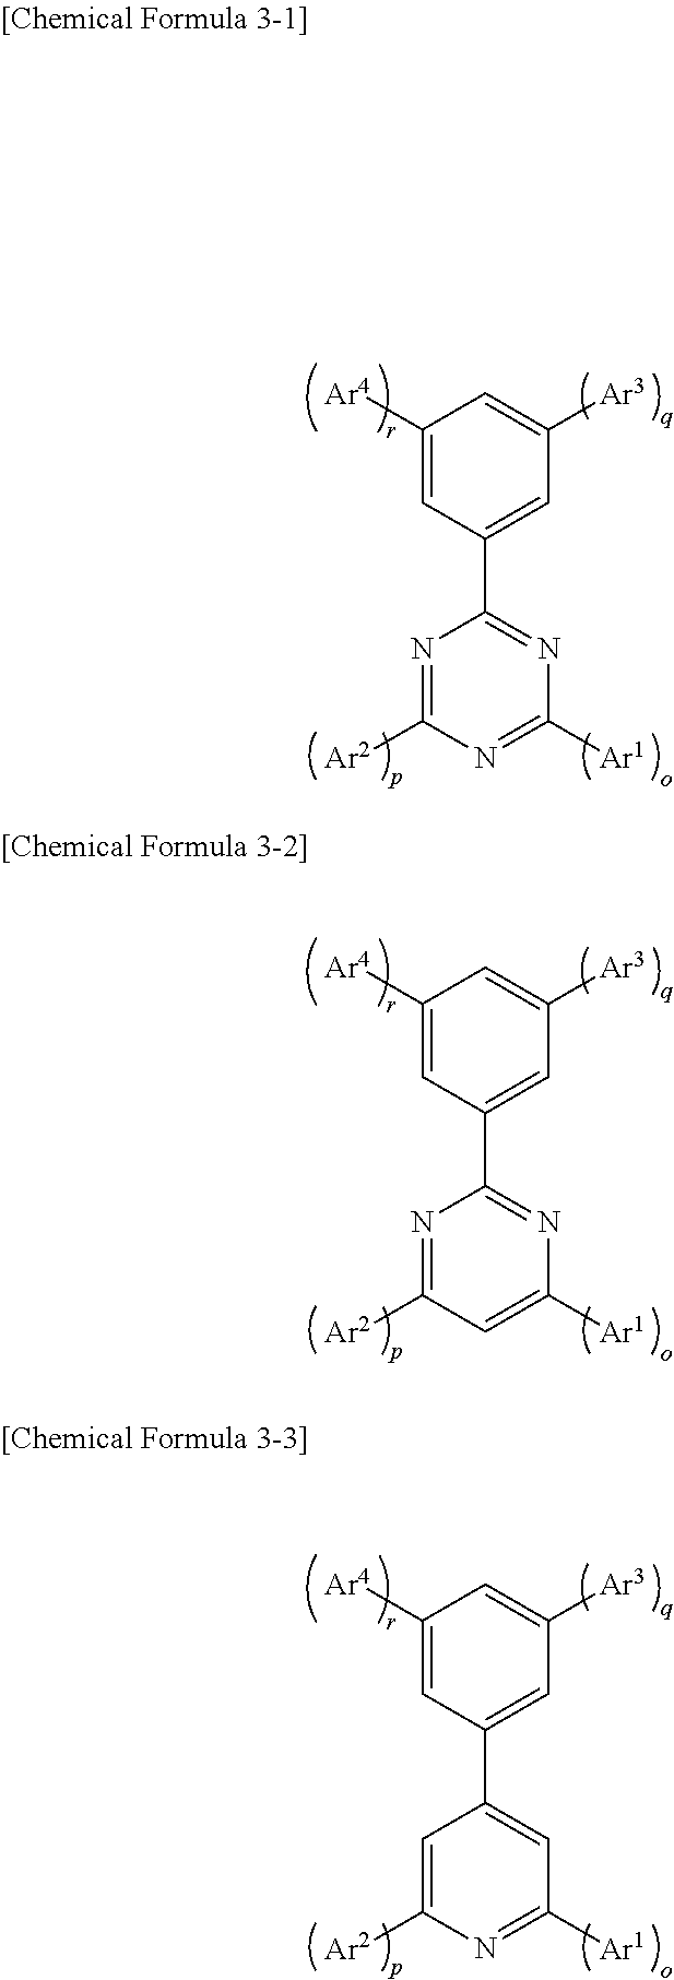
N1=C([Ar2])N=C([Ar1])N=C1C1=CC([Ar3])=CC([Ar4])=C1.N1=C([Ar2])C=C([Ar1])N=C1C1=CC([Ar3])=CC([Ar4])=C1.C1=C([Ar2])N=C([Ar1])C=C1C1=CC([Ar3])=CC([Ar4])=C1
